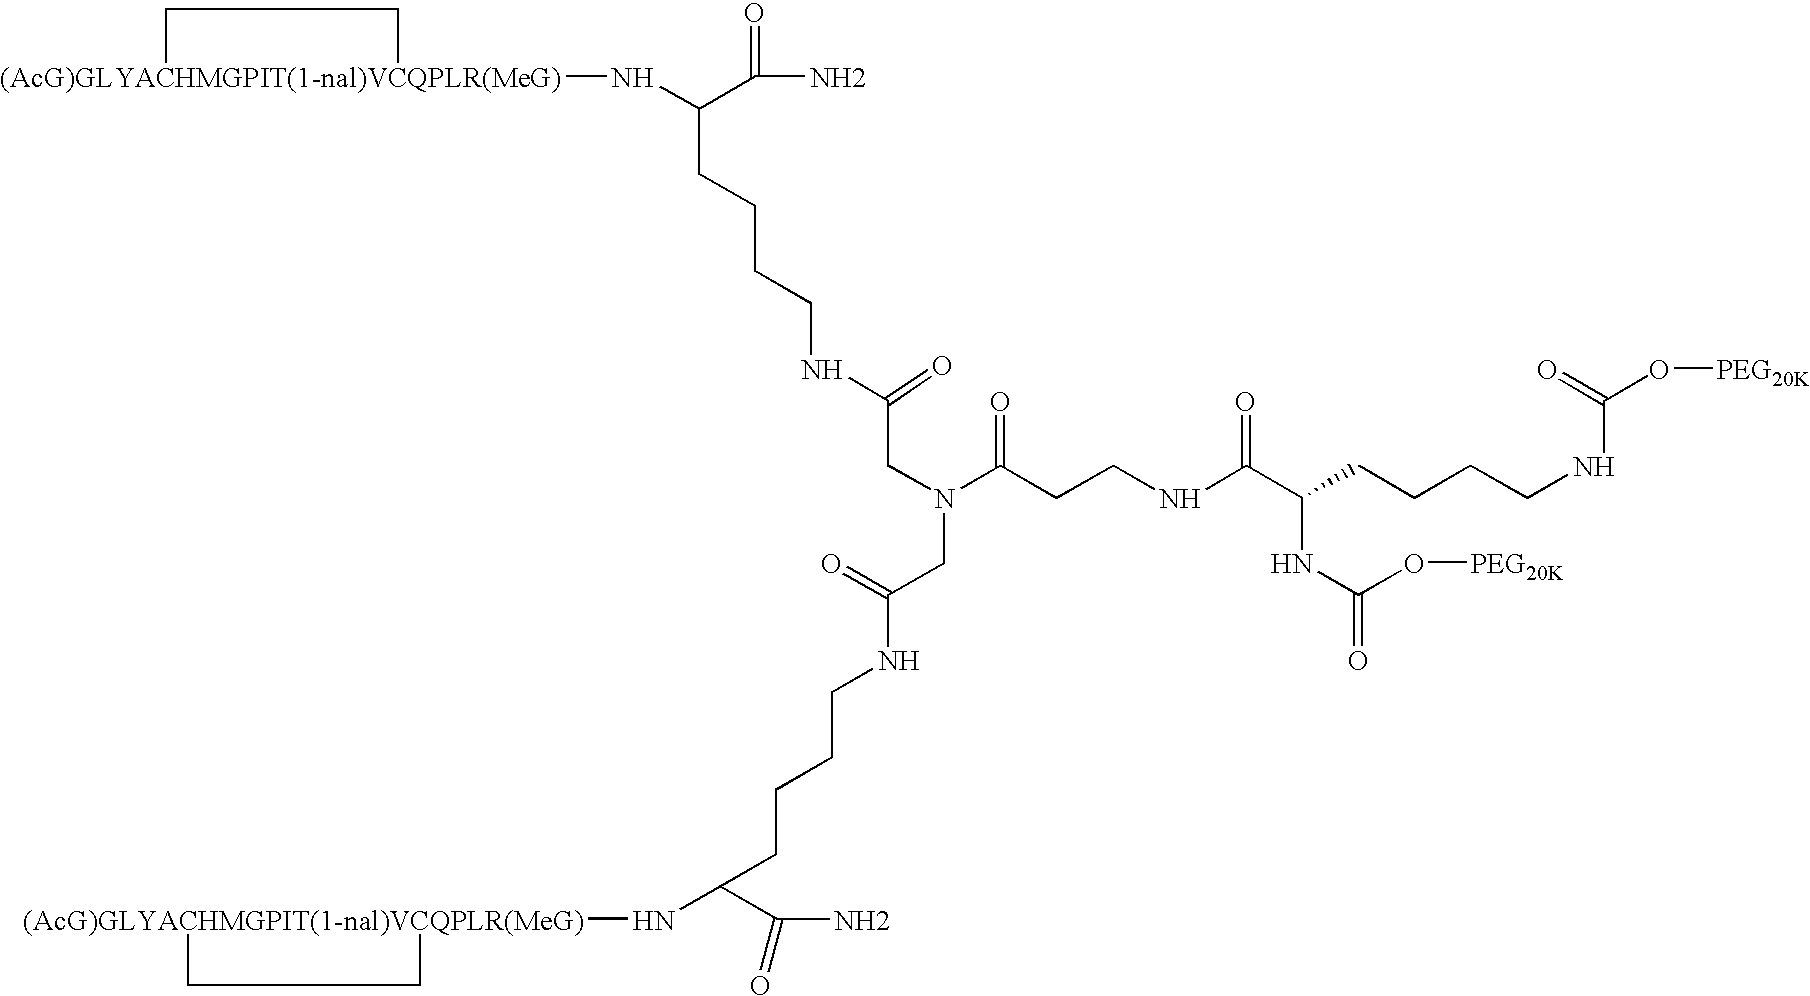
[(AcG)GLYACHMGPIT(1-nal)VCQPLR(MeG)]1(NC(C(N)=O)CCCCNC(CN(C(CCNC(C(CCCCNC(O[PEG20K])=O)NC(=O)O[PEG20K])=O)=O)CC(=O)NCCCCC(N[(AcG)GLYACHMGPIT(1-nal)VCQPLR(MeG)]2CC2)C(N)=O)=O)CC1
